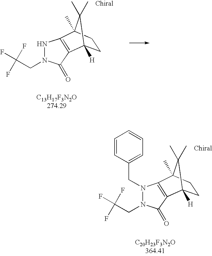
N1N(CC(F)(F)F)C(=O)C2=C1C1(C)C(C)(C)C2([H])CC1.N1(CC2=CC=CC=C2)N(CC(F)(F)F)C(=O)C2=C1C1(C)C(C)(C)C2([H])CC1
